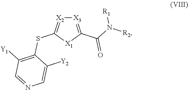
[X3]1=C(C(N([R2])[R1])=O)[X1]C(SC2=C([Y1])C=NC=C2[Y2])=[X2]1
